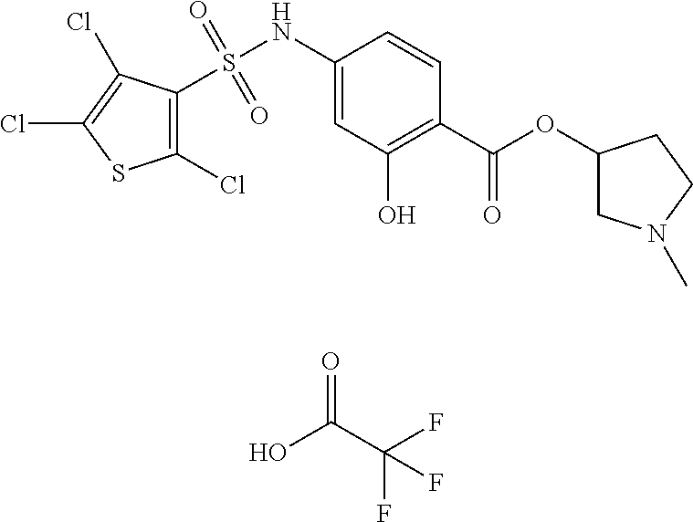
C1(Cl)=C(S(NC2=CC(O)=C(C(=O)OC3CN(C)CC3)C=C2)(=O)=O)C(Cl)=C(Cl)S1.OC(C(F)(F)F)=O
